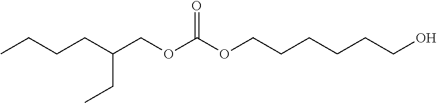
CCCCC(COC(OCCCCCCO)=O)CC
